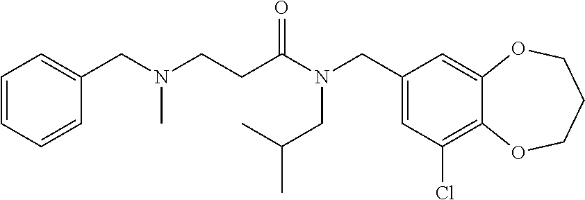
C1(CN(C(=O)CCN(CC2=CC=CC=C2)C)CC(C)C)=CC(Cl)=C2C(=C1)OCCCO2
